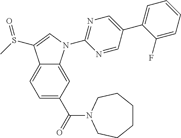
C12=CC=C(C(=O)N3CCCCCC3)C=C1N(C1=NC=C(C3=CC=CC=C3F)C=N1)C=C2S(C)=O
